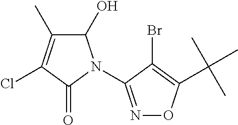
C1(O)C(C)=C(Cl)C(=O)N1C1=NOC(C(C)(C)C)=C1Br
